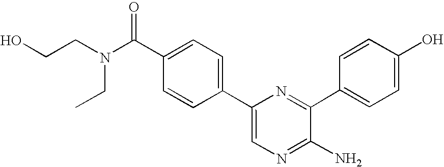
C1=C(C2=CC=C(C(N(CCO)CC)=O)C=C2)N=C(C2=CC=C(O)C=C2)C(N)=N1
